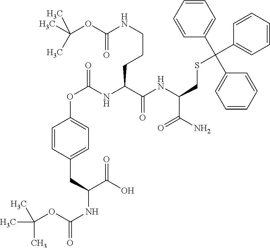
C1=CC(CC(NC(=O)OC(C)(C)C)C(O)=O)=CC=C1OC(NC(C(NC(C(N)=O)CSC(C1=CC=CC=C1)(C1=CC=CC=C1)C1=CC=CC=C1)=O)CCCNC(OC(C)(C)C)=O)=O
